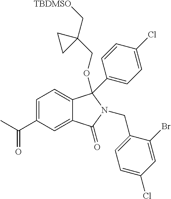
C1=C(C(C)=O)C=C2C(=C1)C(OCC1(C[TBDMSO])CC1)(C1=CC=C(Cl)C=C1)N(CC1=CC=C(Cl)C=C1Br)C2=O
